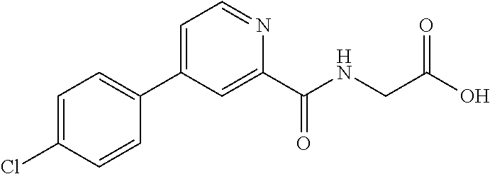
C1=C(Cl)C=CC(C2=CC=NC(C(NCC(O)=O)=O)=C2)=C1
